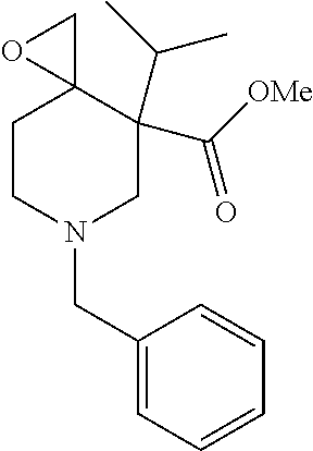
C1CN(CC2=CC=CC=C2)CC(C(C)C)(C([OMe])=O)C12CO2
